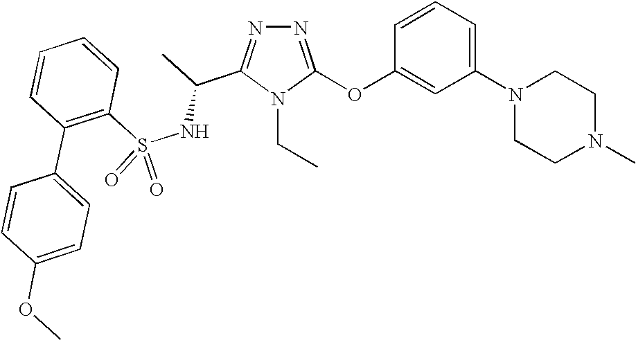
N1=C(OC2=CC(N3CCN(C)CC3)=CC=C2)N(CC)C(C(C)NS(C2=C(C3=CC=C(OC)C=C3)C=CC=C2)(=O)=O)=N1
